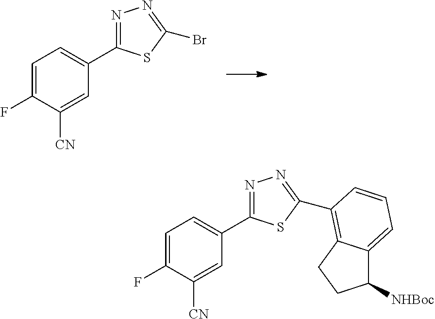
C1=C(F)C([CN])=CC(C2=NN=C(Br)S2)=C1.C1=C(F)C([CN])=CC(C2=NN=C(C3=C4C(=CC=C3)C([NHBoc])CC4)S2)=C1
